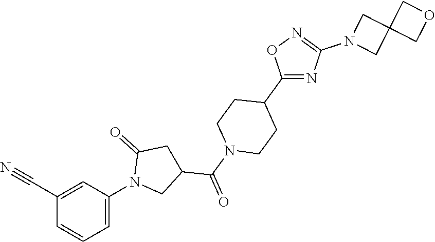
C1=C(C#N)C=CC=C1N1CC(C(N2CCC(C3=NC(N4CC5(C4)COC5)=NO3)CC2)=O)CC1=O
